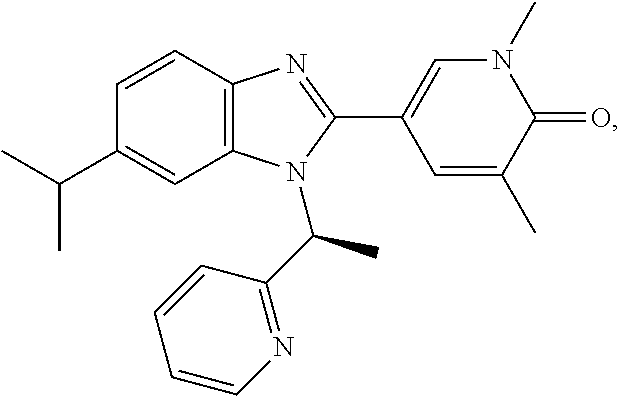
C1(C(C)C)=CC2=C(C=C1)N=C(C1=CN(C)C(=O)C(C)=C1)N2C(C1=NC=CC=C1)C
